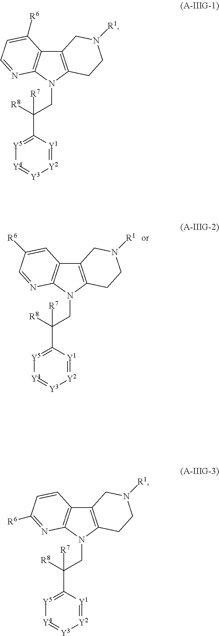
C12=C(N(CC(C3=[Y5][Y4]=[Y3][Y2]=[Y1]3)([R8])[R7])C3=C1C=C([R6])C=N3)CCN([R1])C2.C12=C(N(CC(C3=[Y5][Y4]=[Y3][Y2]=[Y1]3)([R8])[R7])C3=C1C([R6])=CC=N3)CCN([R1])C2.C12=C(N(CC(C3=[Y5][Y4]=[Y3][Y2]=[Y1]3)([R8])[R7])C3=C1C=CC([R6])=N3)CCN([R1])C2
